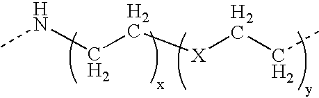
CNCC[X]CCC
